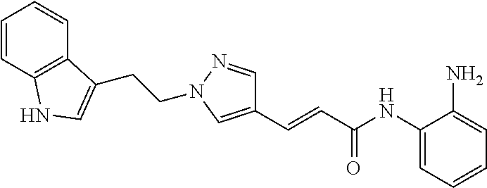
C(CN1N=CC(C=CC(NC2=CC=CC=C2N)=O)=C1)C1=CNC2=C1C=CC=C2
